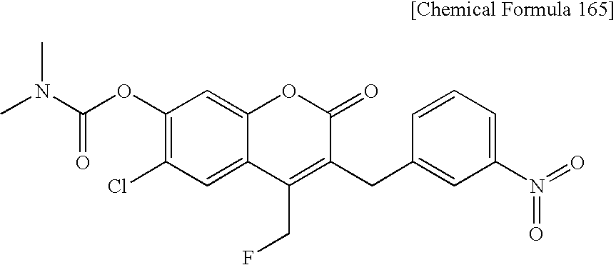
C1(OC(N(C)C)=O)=C(Cl)C=C2C(=C1)OC(=O)C(CC1=CC(N(=O)=O)=CC=C1)=C2CF
